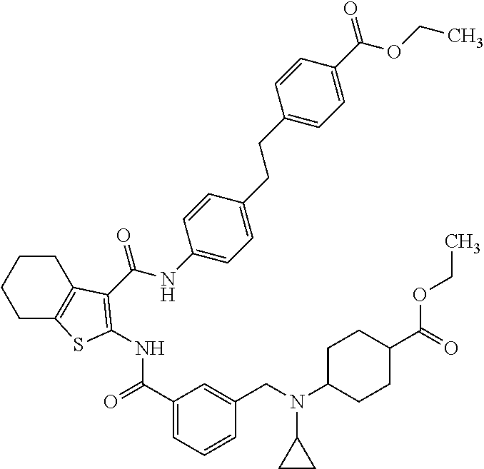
C1CC2=C(CC1)SC(NC(=O)C1=CC=CC(CN(C3CC3)C3CCC(C(=O)OCC)CC3)=C1)=C2C(NC1=CC=C(CCC2=CC=C(C(OCC)=O)C=C2)C=C1)=O
